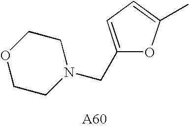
C(C1=CC=C(C)O1)N1CCOCC1
